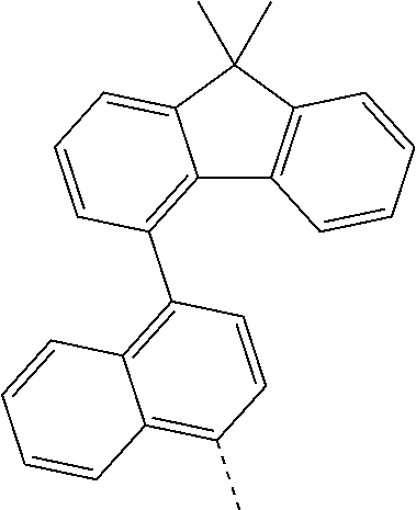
C12=C(C3=C4C(=C(C)C=C3)C=CC=C4)C=CC=C1C(C)(C)C1=C2C=CC=C1
